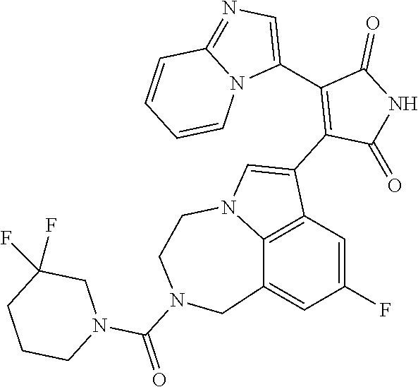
C12=C3C=C(F)C=C1CN(C(=O)N1CCCC(F)(F)C1)CCN2C=C3C1=C(C2=CN=C3N2C=CC=C3)C(=O)NC1=O
